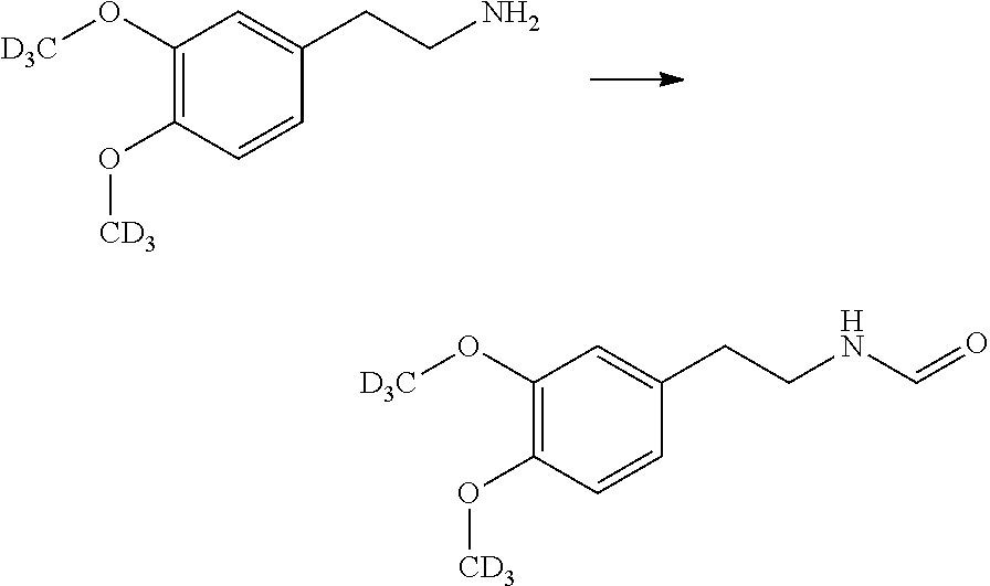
C1(O[D3C])=C(O[CD3])C=CC(CCN)=C1.C1(O[D3C])=C(O[CD3])C=CC(CCNC=O)=C1
